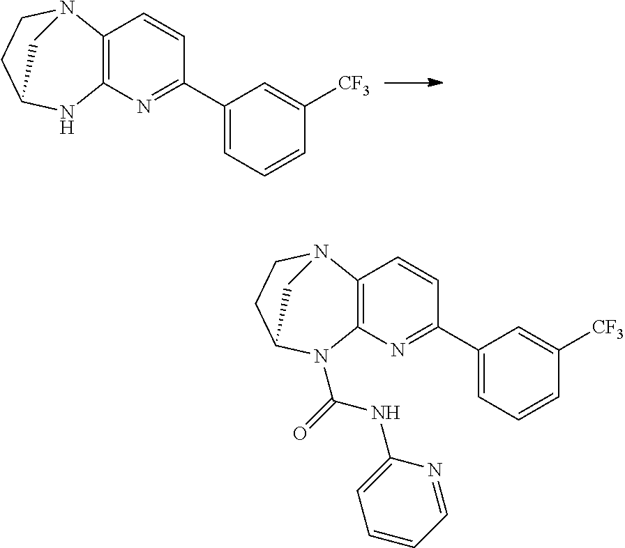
C12=C(N=C(C3=CC=CC([CF3])=C3)C=C1)NC1CCN2C1.C12=C(N=C(C3=CC=CC([CF3])=C3)C=C1)N(C(=O)NC1=CC=CC=N1)C1CCN2C1
